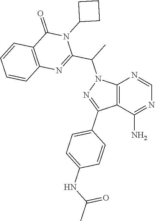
C12=C(C(N)=NC=N1)C(C1=CC=C(NC(C)=O)C=C1)=NN2C(C1=NC2=C(C(=O)N1C1CCC1)C=CC=C2)C
